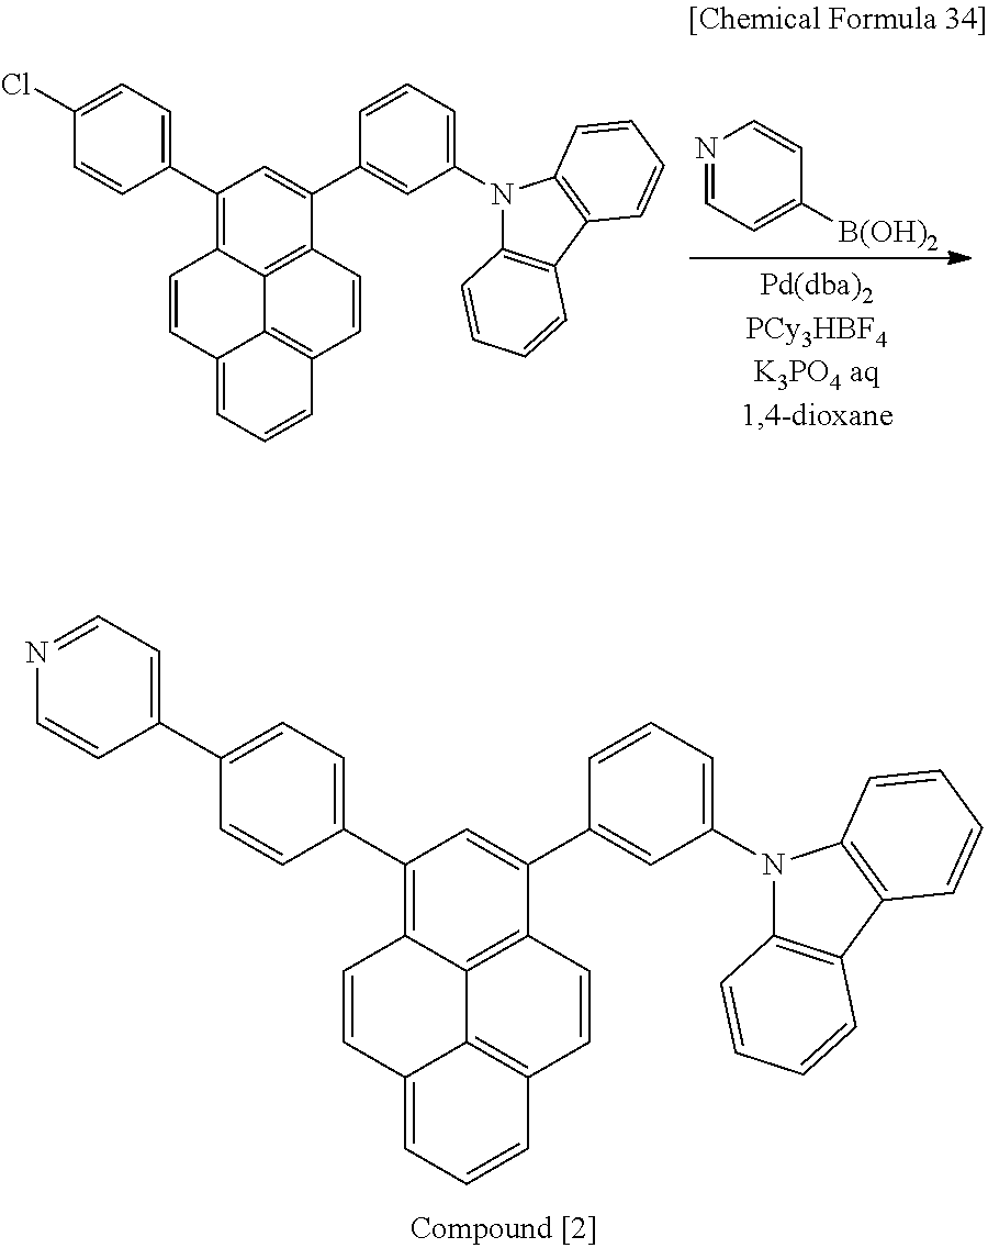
N1=CC=C([B(OH)2])C=C1.C1(C2=CC=C(Cl)C=C2)=C2C3=C(C=CC4=C3C(=CC=C4)C=C2)C(C2=CC(N3C4=C(C5=C3C=CC=C5)C=CC=C4)=CC=C2)=C1.C1(C2=CC=C(C3=CC=NC=C3)C=C2)=C2C3=C(C=CC4=C3C(=CC=C4)C=C2)C(C2=CC(N3C4=C(C5=C3C=CC=C5)C=CC=C4)=CC=C2)=C1
